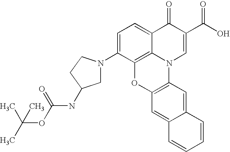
C1=C(N2CC(NC(=O)OC(C)(C)C)CC2)C2=C3C(=C1)C(=O)C(C(O)=O)=CN3C1=C(O2)C=C2C(=C1)C=CC=C2
